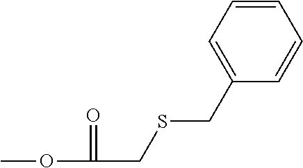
COC(=O)CSCC1=CC=CC=C1
